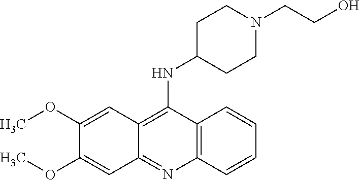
C12=C(C(NC3CCN(CCO)CC3)=C3C(=N1)C=C(OC)C(OC)=C3)C=CC=C2
